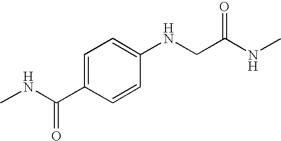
N(C(C1=CC=C(NCC(NC)=O)C=C1)=O)C
